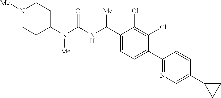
C1(N(C(NC(C2=CC=C(C3=NC=C(C4CC4)C=C3)C(Cl)=C2Cl)[Me])=O)[Me])CCN([Me])CC1
